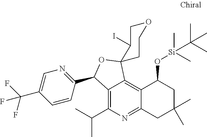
C12=C(C(C)C)N=C3C(=C1C1(OC2C2=NC=C(C(F)(F)F)C=C2)C(I)COCC1)C(O[Si](C(C)(C)C)(C)C)CC(C)(C)C3
